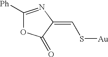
C(S[Au])=C1C(=O)OC([Ph])=N1
